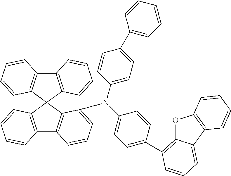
C1(C2=CC=C(N(C3=CC=C(C4=C5OC6=C(C5=CC=C4)C=CC=C6)C=C3)C3=CC=CC4=C3C3(C5=C4C=CC=C5)C4=C(C5=C3C=CC=C5)C=CC=C4)C=C2)=CC=CC=C1
